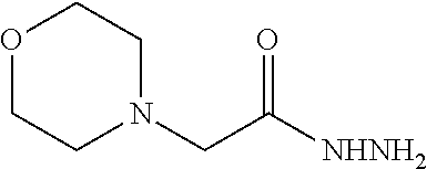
O1CCN(CC([NHNH2])=O)CC1
